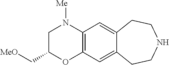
N1([Me])CC(C[MeO])OC2=C1C=C1C(=C2)CCNCC1
